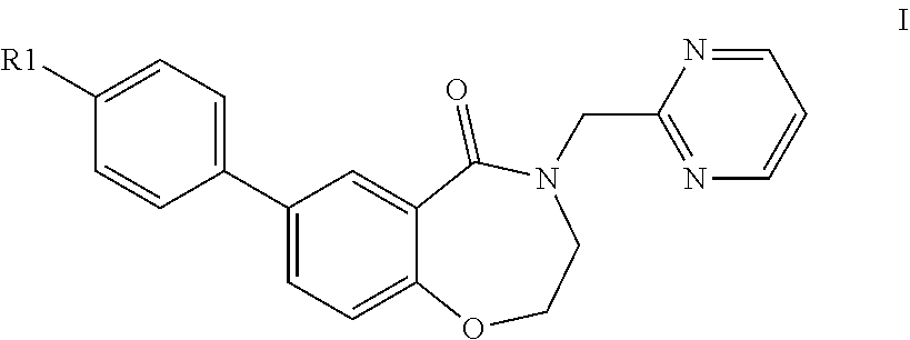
C1=C([R1])C=CC(C2=CC=C3C(=C2)C(=O)N(CC2=NC=CC=N2)CCO3)=C1
